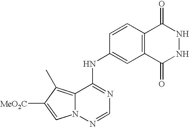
C12=C(C)C([MeO2C])=CN1N=CN=C2NC1=CC2=C(C=C1)C(=O)NNC2=O
